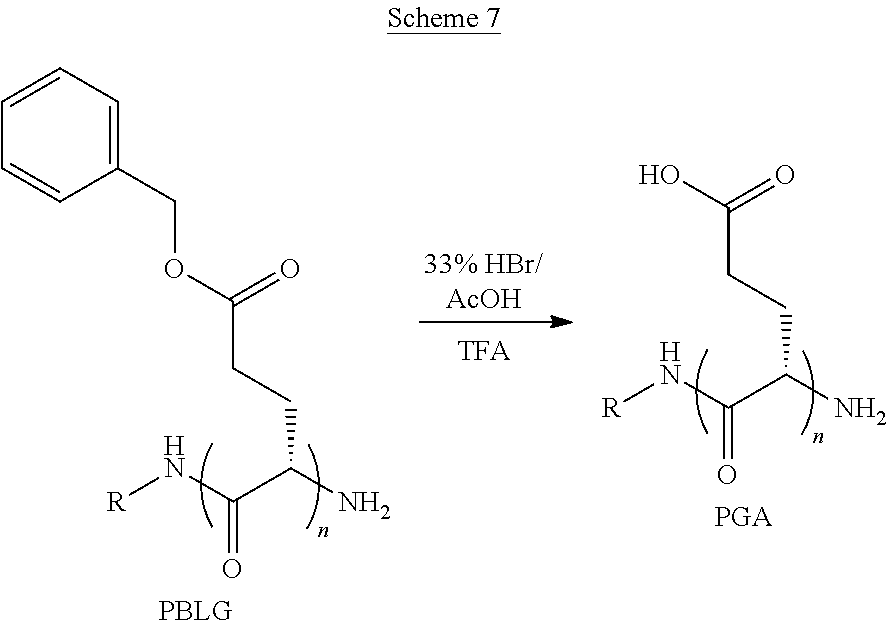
C(C(O)=O)CC(N)C(N[R])=O.C(C(OCC1=CC=CC=C1)=O)CC(N)C(N[R])=O.[33% HBr/AcOH]
